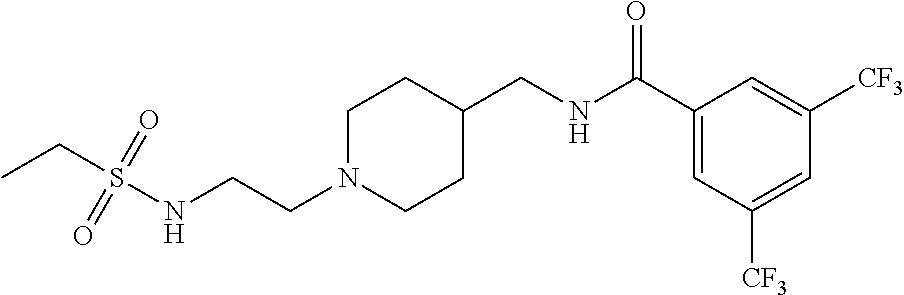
S(NCCN1CCC(CNC(C2=CC([CF3])=CC([CF3])=C2)=O)CC1)(=O)(=O)CC
